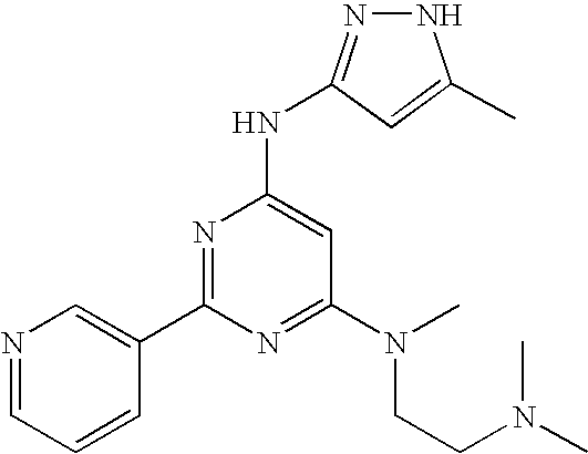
N1=CC=CC(C2=NC(NC3=NNC(C)=C3)=CC(N(CCN(C)C)C)=N2)=C1
